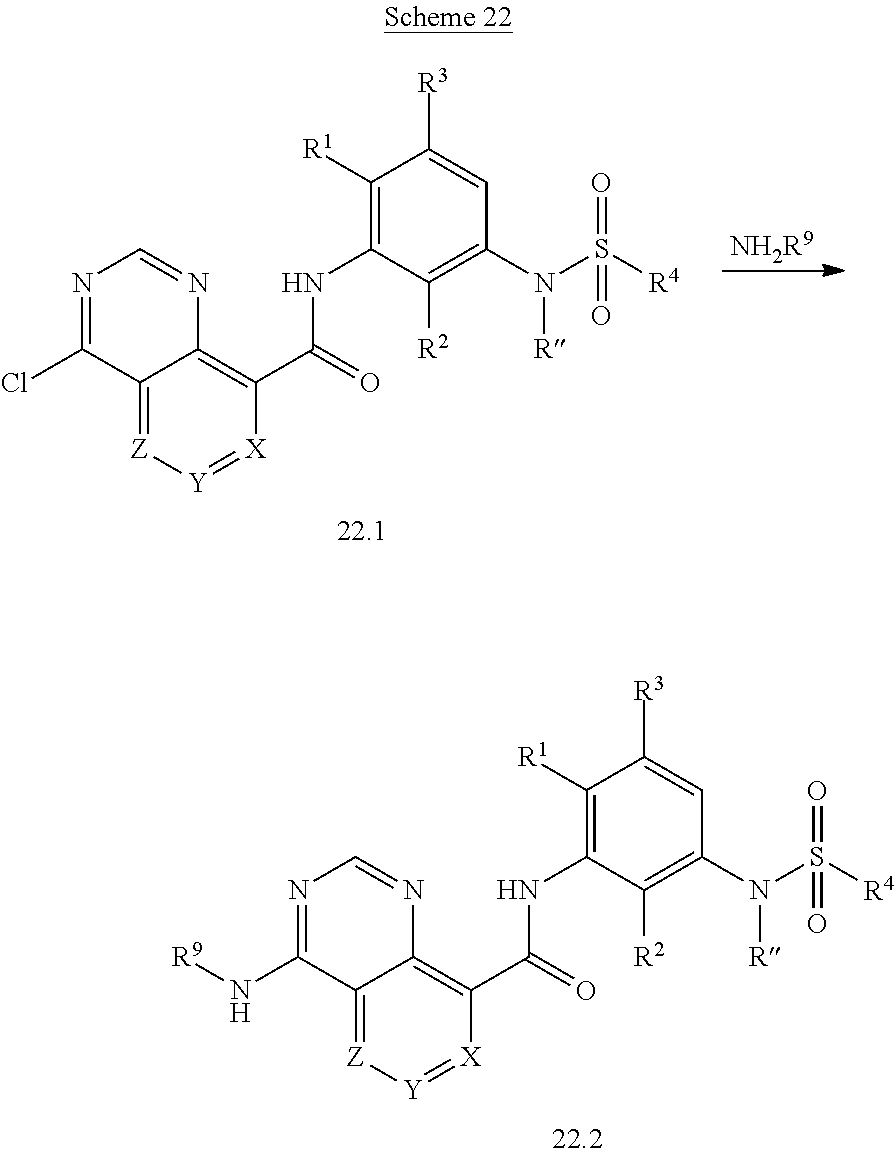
C12=[Z][Y]=[X]C(C(=O)NC3=C([R1])C([R3])=CC(N(S([R4])(=O)=O)[R])=C3[R2])=C1N=CN=C2N[R9].[NH2R9].C12=[Z][Y]=[X]C(C(=O)NC3=C([R1])C([R3])=CC(N(S([R4])(=O)=O)[R])=C3[R2])=C1N=CN=C2Cl
